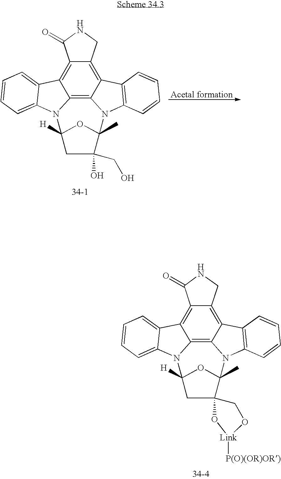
C12=C3C4=C5C(=C1C1=CC=CC=C1N2C1([H])OC(C)(N3C2=C4C=CC=C2)C(O)(CO)C1)C(=O)NC5.[Acetal formation].C12=C3C4=C5C(=C1C1=CC=CC=C1N2C1([H])OC(C)(N3C2=C4C=CC=C2)C2(C1)O[Link]([P(O)(OR)OR)])OC2)C(=O)NC5
